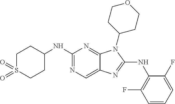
N1=C(NC2=C(F)C=CC=C2F)N(C2CCOCC2)C2=NC(NC3CCS(=O)(=O)CC3)=NC=C12
